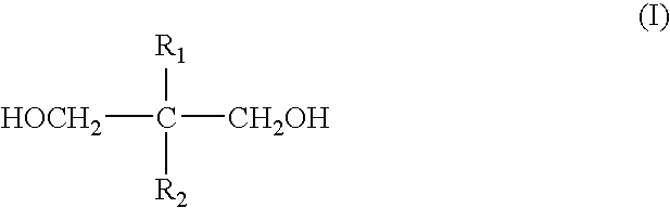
[HOCH2]C([CH2OH])([R1])[R2]
